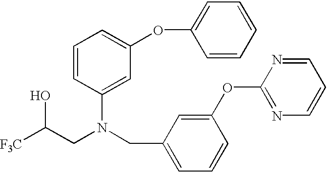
[F3C]C(CN(CC1=CC=CC(OC2=NC=CC=N2)=C1)C1=CC(OC2=CC=CC=C2)=CC=C1)O
